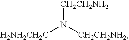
[H2NH2CH2C]N([CH2CH2NH2])[CH2CH2NH2]
